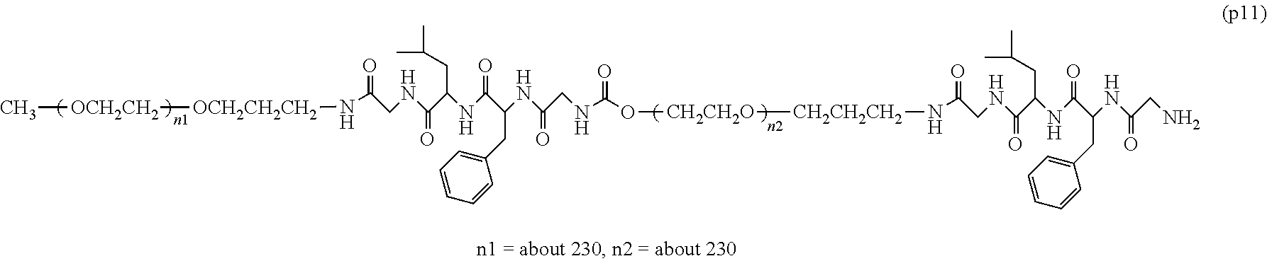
[OCH2CH2CH2](NC(=O)CNC(C(NC(C(NC(CNC(O[CH2CH2O][CH2CH2CH2]NC(=O)CNC(C(NC(C(NC(CN)=O)CC1=CC=CC=C1)=O)CC(C)C)=O)=O)=O)CC1=CC=CC=C1)=O)CC(C)C)=O)[OCH2CH2]C
